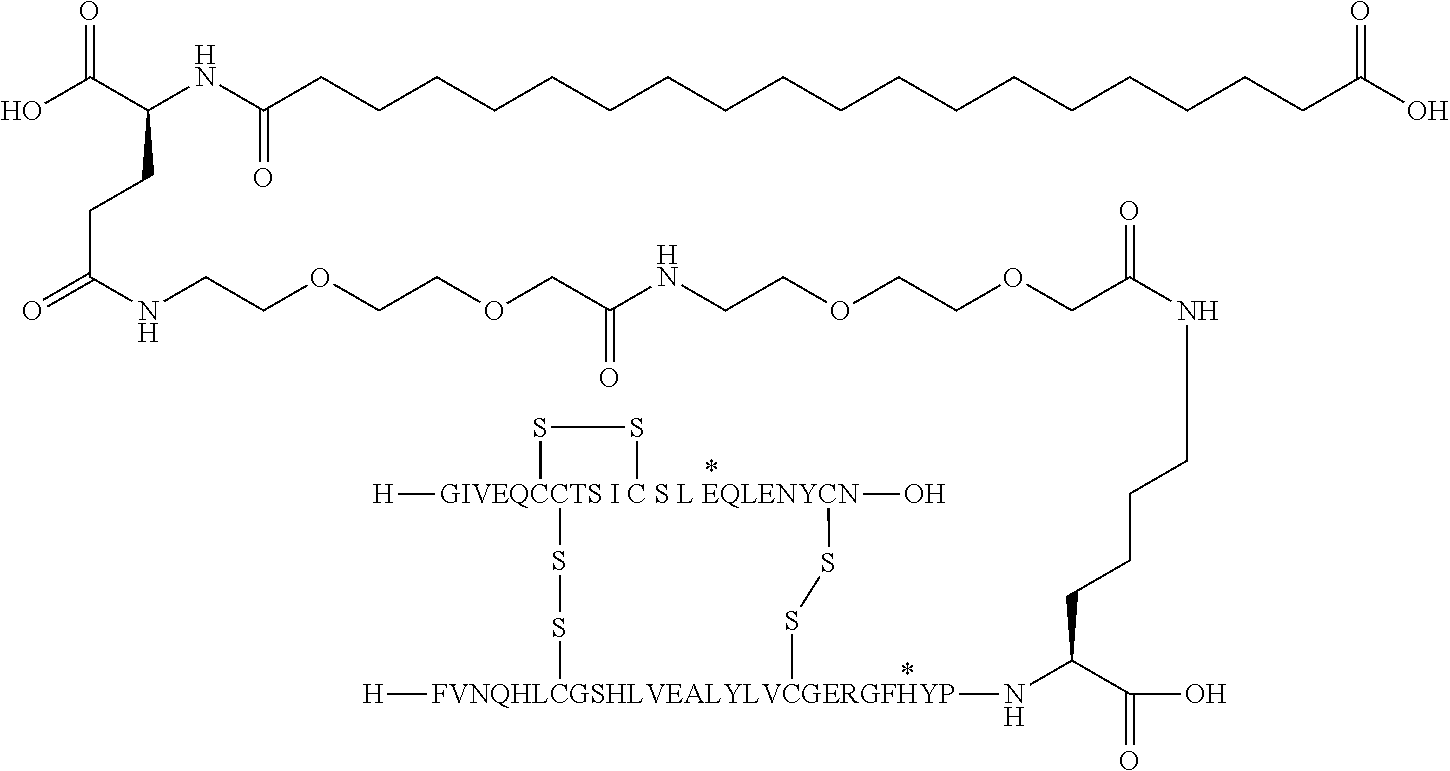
C(CCC(C(O)=O)N[FVNQHLCGSHLVEALYLVCGERGFHYP]1([H])SS[GIVEQCCTS I C S L EQLENYCN]2([H])(O)(SS1)SS2)CNC(COCCOCCNC(COCCOCCNC(CCC(C(O)=O)NC(CCCCCCCCCCCCCCCCCCC(=O)O)=O)=O)=O)=O
